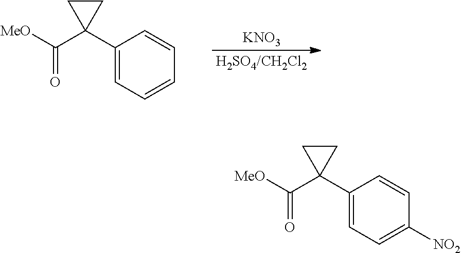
C1(C2(C([MeO])=O)CC2)=CC=CC=C1.[KNO3].[H2SO4/CH2Cl2].C1(C2(C([MeO])=O)CC2)=CC=C([NO2])C=C1
